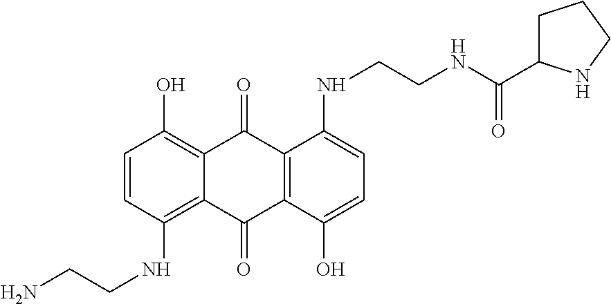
C1=CC(NCCN)=C2C(=C1O)C(=O)C1=C(C2=O)C(O)=CC=C1NCCNC(C1CCCN1)=O
